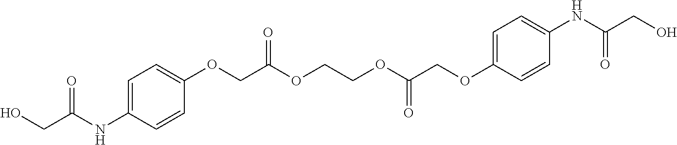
OCC(NC1=CC=C(OCC(OCCOC(COC2=CC=C(NC(CO)=O)C=C2)=O)=O)C=C1)=O
